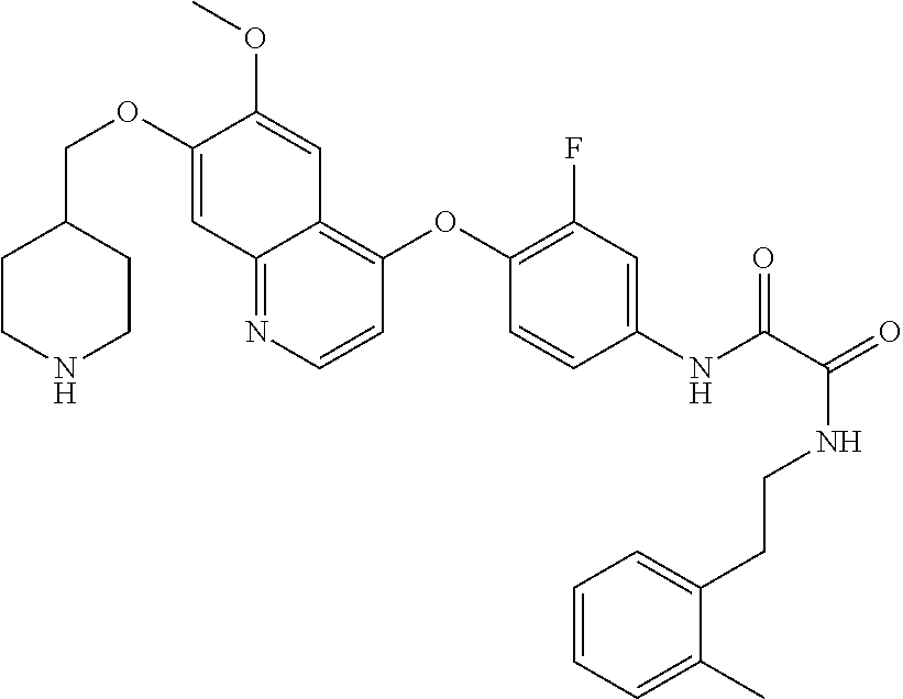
C1CNCCC1COC1=CC2=NC=CC(OC3=C(F)C=C(NC(=O)C(NCCC4=CC=CC=C4C)=O)C=C3)=C2C=C1OC
